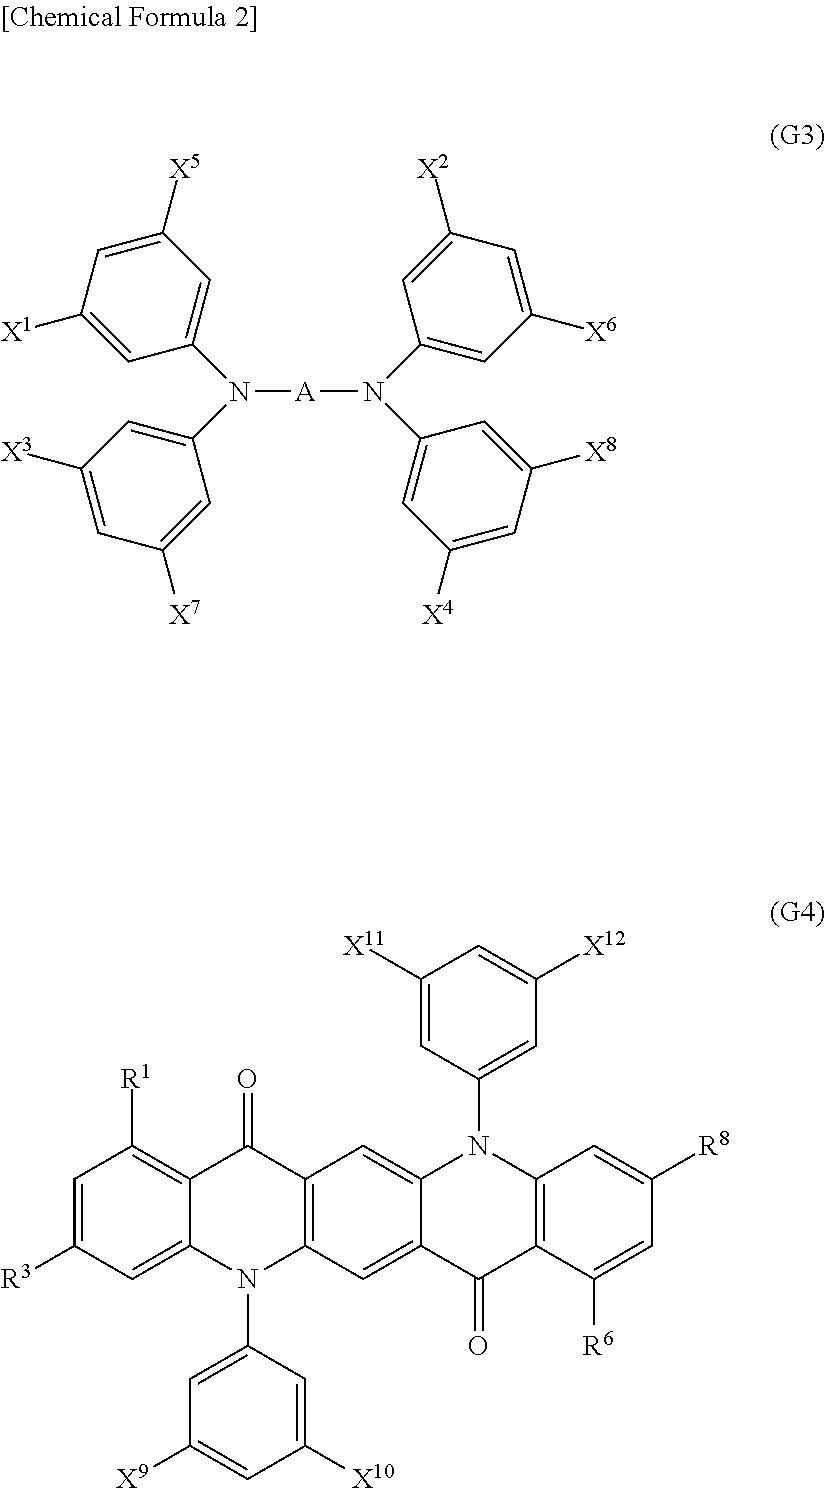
N([A]N(C1=CC([X4])=CC([X8])=C1)C1=CC([X6])=CC([X2])=C1)(C1=CC([X5])=CC([X1])=C1)C1=CC([X3])=CC([X7])=C1.C1=C([R3])C=C2C(=C1[R1])C(=O)C1=C(N2C2=CC([X9])=CC([X10])=C2)C=C2C(=C1)N(C1=CC([X12])=CC([X11])=C1)C1=C(C2=O)C([R6])=CC([R8])=C1
